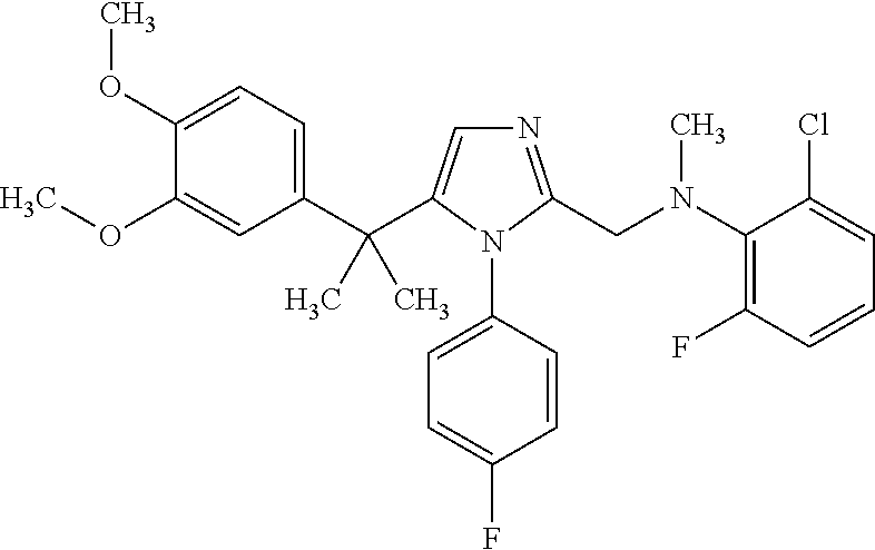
C1(C(C)(C)C2=CN=C(CN(C3=C(F)C=CC=C3Cl)C)N2C2=CC=C(F)C=C2)=CC=C(OC)C(OC)=C1
